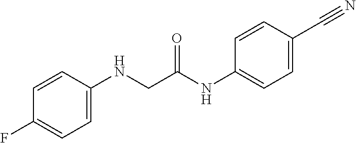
C1=CC(NCC(NC2=CC=C(C#N)C=C2)=O)=CC=C1F
